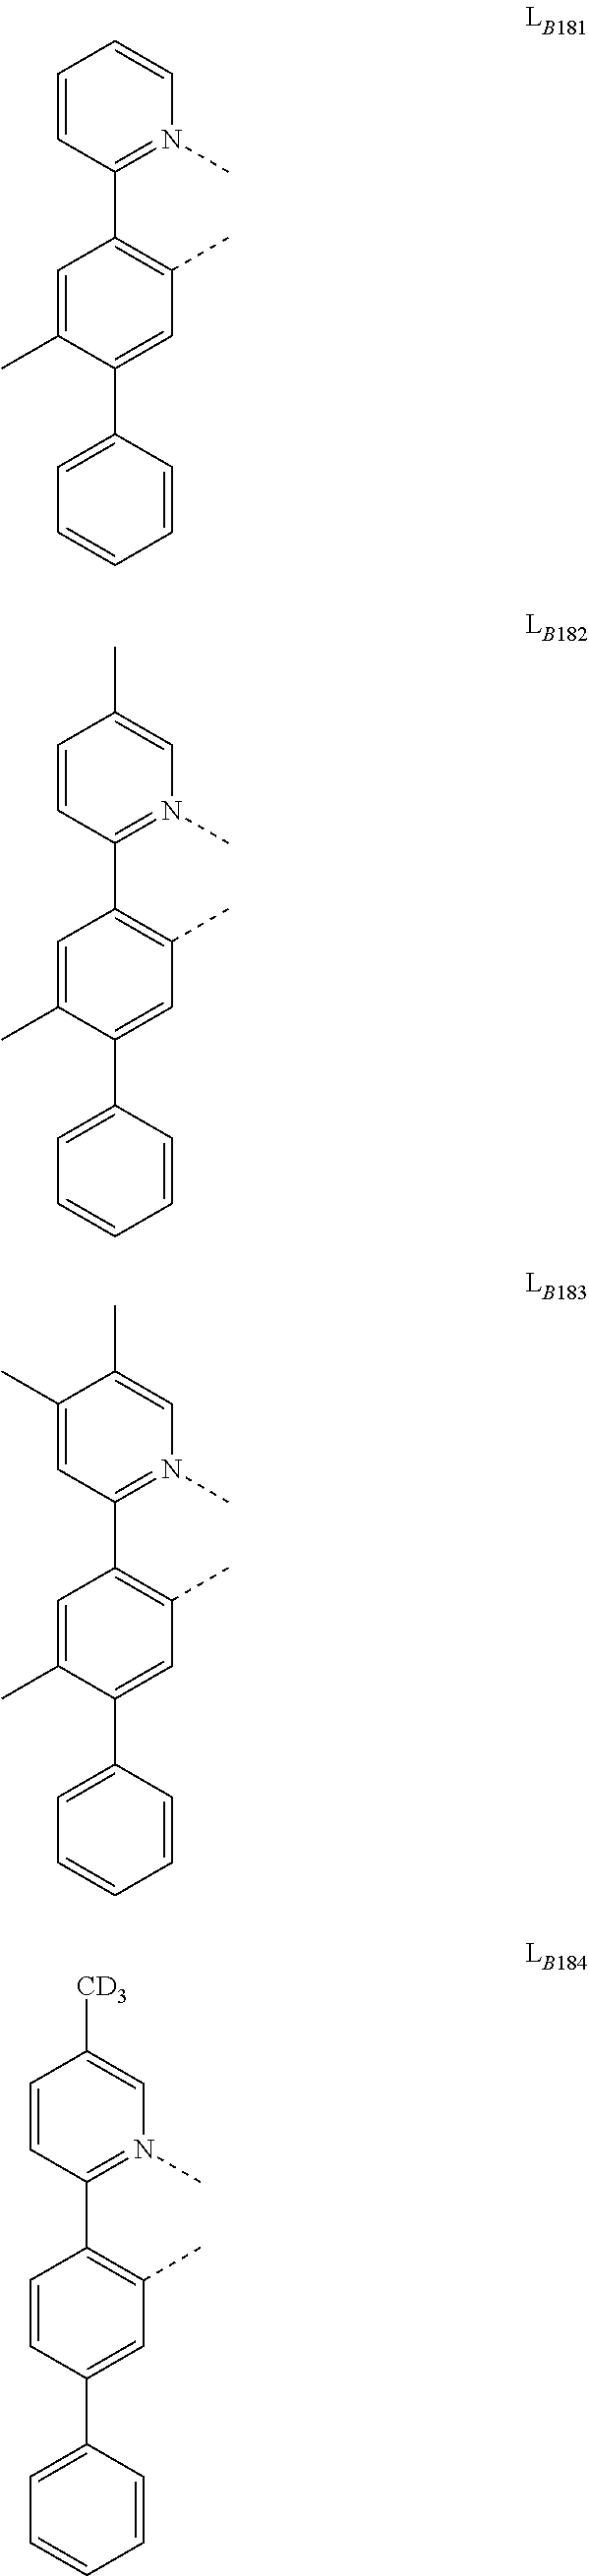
C1=CC(C2=C(C)C=C(C3=CC=CC=C3)C(C)=C2)=N(C)C=C1.C1=CC(C2=C(C)C=C(C3=CC=CC=C3)C(C)=C2)=N(C)C=C1C.C1(C)=CC(C2=C(C)C=C(C3=CC=CC=C3)C(C)=C2)=N(C)C=C1C.C1=CC(C2=C(C)C=C(C3=CC=CC=C3)C=C2)=N(C)C=C1[CD3]
